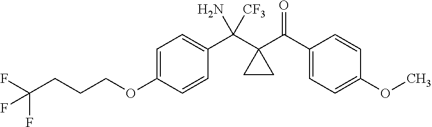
C1=C(OCCCC(F)(F)F)C=CC(C(C2(C(C3=CC=C(OC)C=C3)=O)CC2)(N)[CF3])=C1
